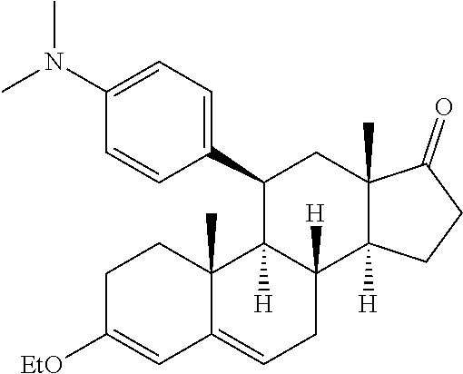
C1C([EtO])=CC2=CCC3([H])C([H])(C2(C)C1)C(C1=CC=C(N(C)C)C=C1)CC1(C)C3([H])CCC1=O
